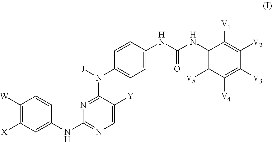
C1([W])=C([X])C=C(NC2=NC=C([Y])C(N(C3=CC=C(NC(=O)NC4=C([V5])C([V4])=C([V3])C([V2])=C4[V1])C=C3)[J])=N2)C=C1
